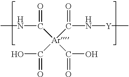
CNC(=O)[Ar](C(O)=O)(C(N[Y]C)=O)C(O)=O
